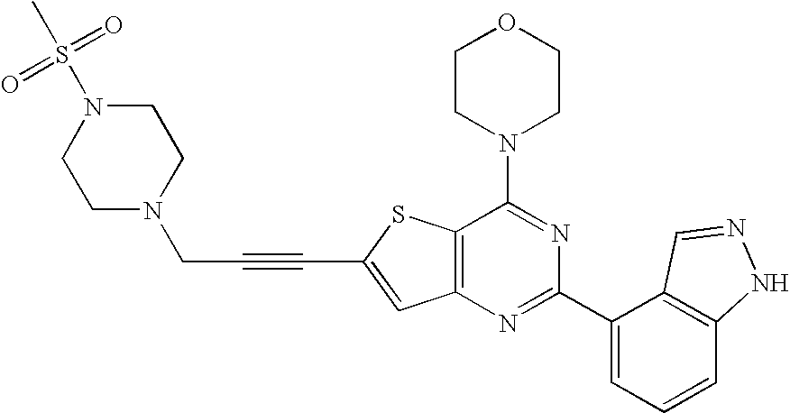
C1CN(C2=NC(C3=CC=CC4=C3C=NN4)=NC3=C2SC(C#CCN2CCN(S(C)(=O)=O)CC2)=C3)CCO1
